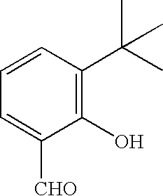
C1(O)=C(C(C)(C)C)C=CC=C1[CHO]
